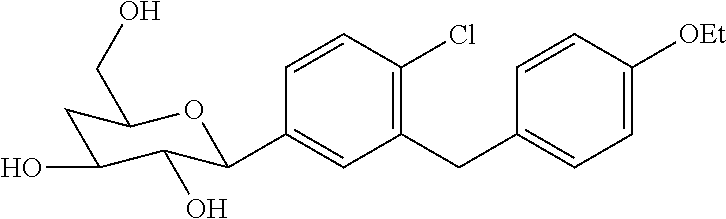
C1(CC2=CC=C([OEt])C=C2)=C(Cl)C=CC(C2C(O)C(O)CC(CO)O2)=C1
